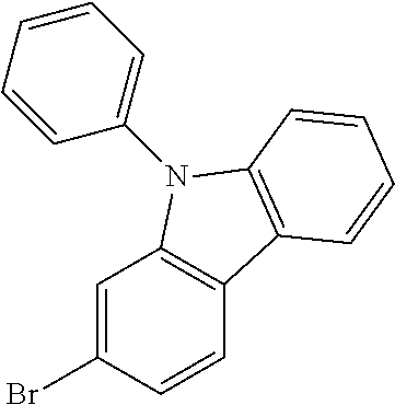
C1=C(Br)C=CC2=C1N(C1=CC=CC=C1)C1=C2C=CC=C1
